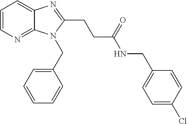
C1=CN=C2C(=C1)N=C(CCC(NCC1=CC=C(Cl)C=C1)=O)N2CC1=CC=CC=C1
